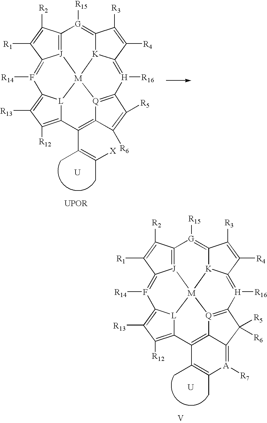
C12=[J]3C(=F([R14])C4=C([R13])C([R12])=C5[L]4[M]34[K]3C(=[G]1[R15])C([R3])=C([R4])C3=[H]([R16])C1=[Q]4C(=C5C(=C([X])C)C)C([R6])=C1[R5])C([R1])=C2[R2].[U].C12=[J]3C(=F([R14])C4=C([R13])C([R12])=C5[L]4[M]34[K]3C(=[G]1[R15])C([R3])=C([R4])C3=[H]([R16])C1=[Q]4C3=C5C(C)=C(C)[A]([R7])=C3C1([R5])[R6])C([R1])=C2[R2].[U].[V]
